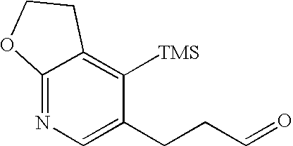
C12=NC=C(CCC=O)C([TMS])=C1CCO2
